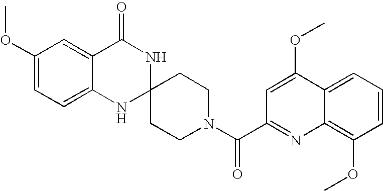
C1(OC)=CC=C2C(=C1)C(=O)NC1(N2)CCN(C(=O)C2=NC3=C(OC)C=CC=C3C(OC)=C2)CC1
